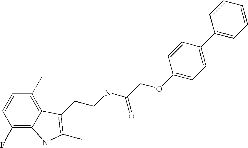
C1(F)=C2C(=C(C)C=C1)C(CCNC(COC1=CC=C(C3=CC=CC=C3)C=C1)=O)=C(C)N2
